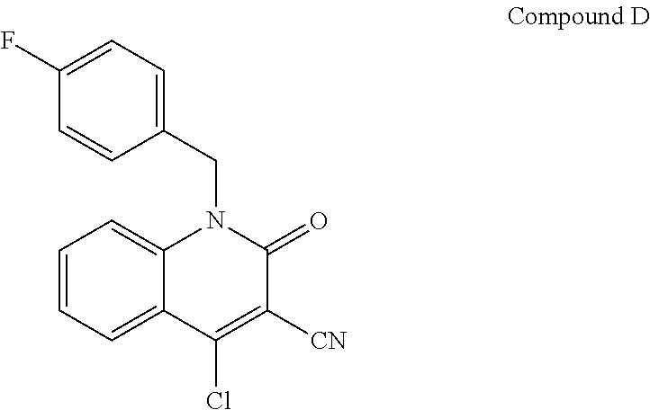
C1(CN2C3=CC=CC=C3C(Cl)=C([CN])C2=O)=CC=C(F)C=C1
